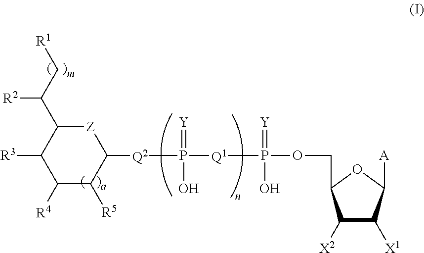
[Z]1C(C(C[R1])[R2])C([R3])C([R4])C([R5])C1[Q2]P([Q1]P(OCC1C([X2])C([X1])C([A])O1)(=[Y])O)(=[Y])O
